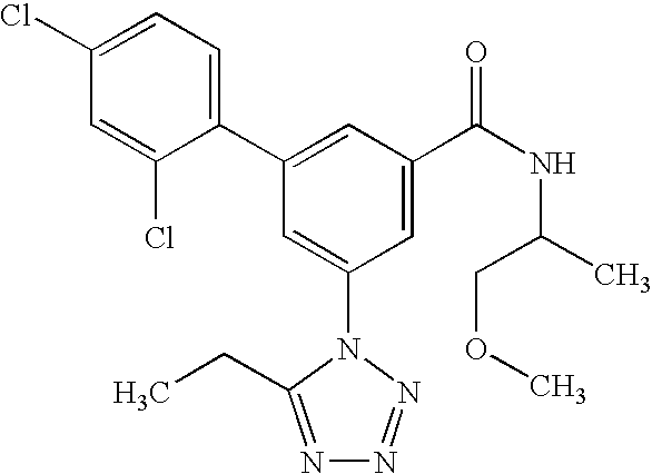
C1(C2=CC(C(NC(C)COC)=O)=CC(N3C(CC)=NN=N3)=C2)=CC=C(Cl)C=C1Cl
